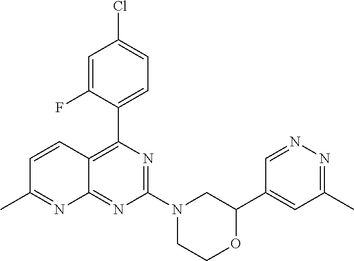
N1=C(N2CC(C3=CC(C)=NN=C3)OCC2)N=C2C(=C1C1=CC=C(Cl)C=C1F)C=CC(C)=N2
